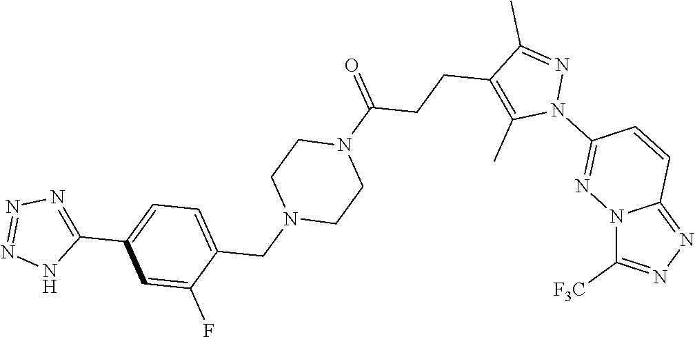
N12C([F3C])=NN=C1C=CC(N1N=C(C)C(CCC(N3CCN(CC4=CC=C(C5=NN=NN5)C=C4F)CC3)=O)=C1C)=N2
